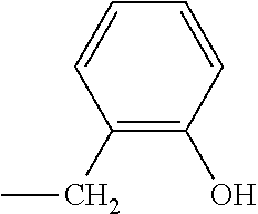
C1=CC(CC)=C(O)C=C1
